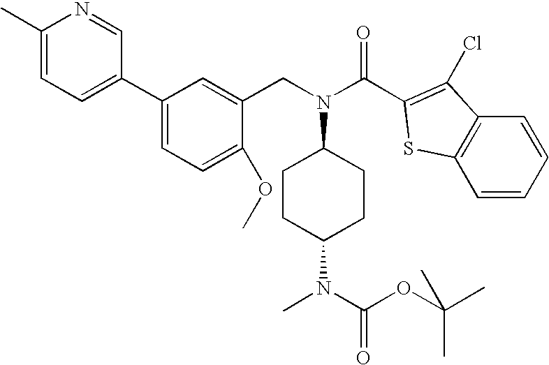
C1(C)=CC=C(C2=CC=C(OC)C(CN(C3CCC(N(C)C(OC(C)(C)C)=O)CC3)C(C3=C(Cl)C4=C(S3)C=CC=C4)=O)=C2)C=N1
